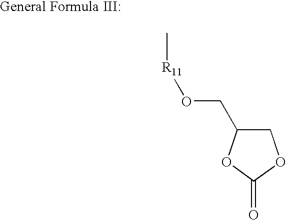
C1C(CO[R11]C)OC(=O)O1
